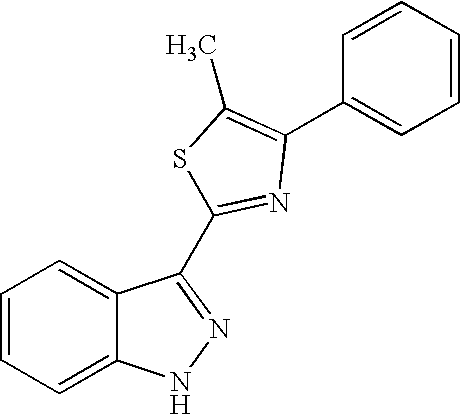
C1=CC=C2C(=C1)NN=C2C1=NC(C2=CC=CC=C2)=C(C)S1
